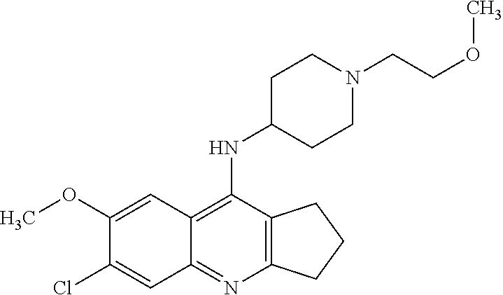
C1(OC)=CC2=C(NC3CCN(CCOC)CC3)C3=C(N=C2C=C1Cl)CCC3
